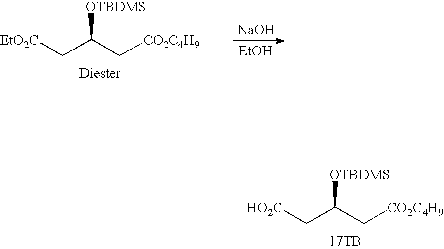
[HO2C]CC(C[CO2C4H9])[OTBDMS].[17TB].[EtO2C]CC(C[CO2C4H9])[OTBDMS].[NaOH].[EtOH]
